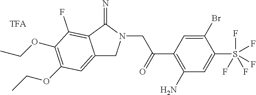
C12=CC(OCC)=C(OCC)C(F)=C1C(=N)N(CC(C1=C(N)C=C(S(F)(F)(F)(F)F)C(Br)=C1)=O)C2
